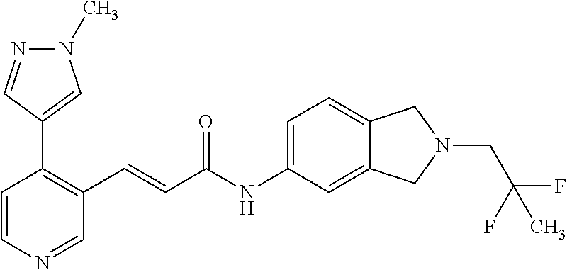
C1=CN=CC(C=CC(NC2=CC=C3C(=C2)CN(CC(F)(F)C)C3)=O)=C1C1=CN(C)N=C1
